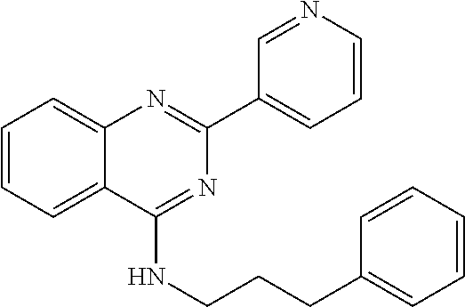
C1=CC=C2C(=C1)N=C(C1=CC=CN=C1)N=C2NCCCC1=CC=CC=C1
